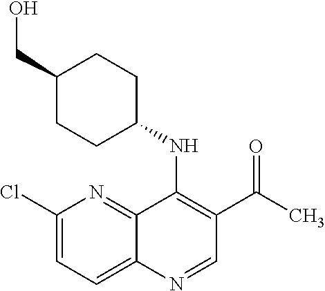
C1(Cl)=CC=C2C(=N1)C(NC1CCC(CO)CC1)=C(C(=O)C)C=N2
